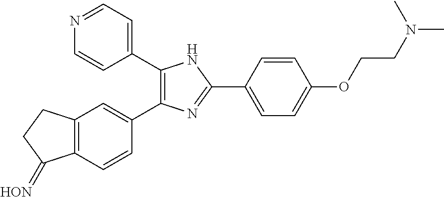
C1(C2=C(C3=CC4=C(C=C3)C(=[HON])CC4)N=C(C3=CC=C(OCCN(C)C)C=C3)N2)=CC=NC=C1
